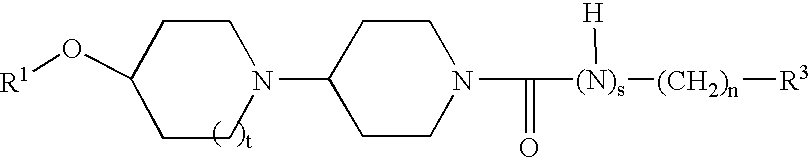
C1CN(C2CCN(C(=O)[(N)s]([H])[(CH2)n][R3])CC2)CCC1O[R1]
